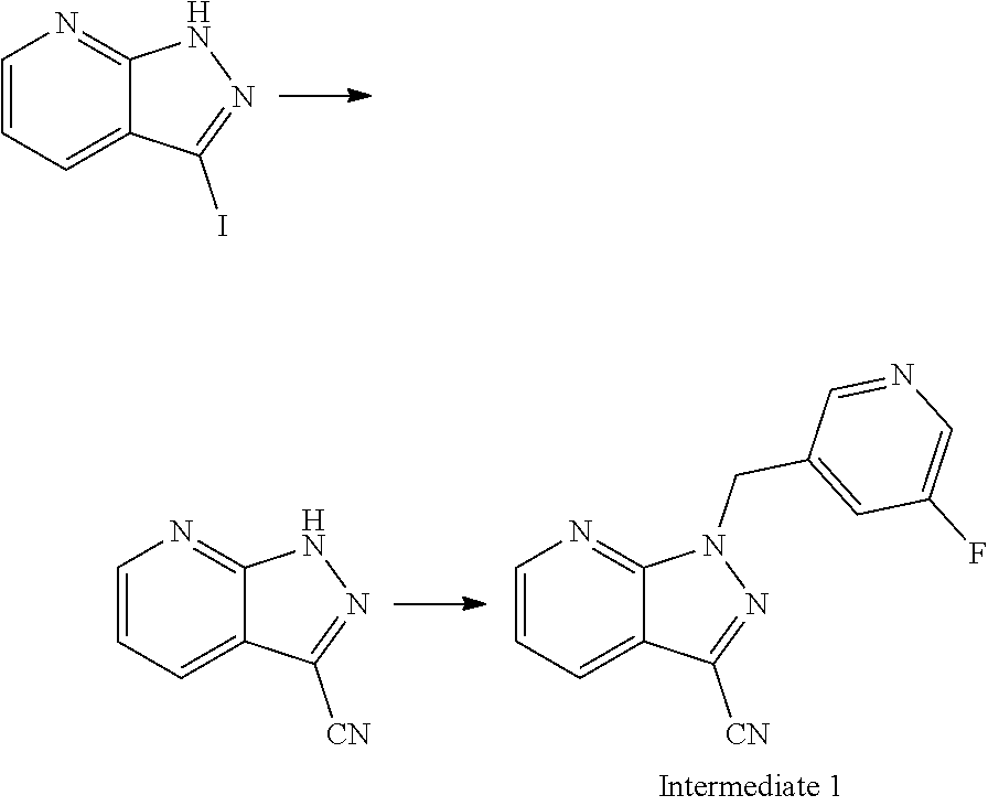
C1=CC=C2C(=N1)NN=C2I.C1=CC=C2C(=N1)N(CC1=CC(F)=CN=C1)N=C2[CN].C1=CC=C2C(=N1)NN=C2[CN]
